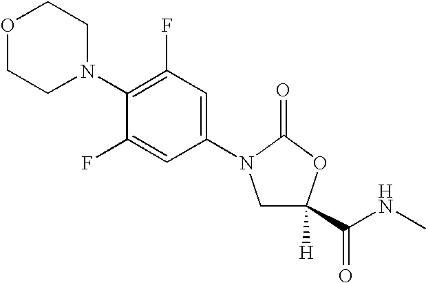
O1CCN(C2=C(F)C=C(N3CC(C(NC)=O)([H])OC3=O)C=C2F)CC1
